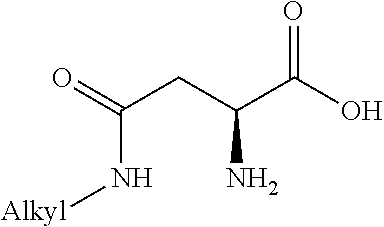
O=C(CC(C(O)=O)N)N[Alkyl]
